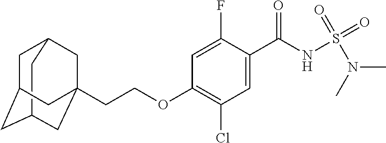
C12CC3CC(C1)CC(CCOC1=C(Cl)C=C(C(NS(N(C)C)(=O)=O)=O)C(F)=C1)(C3)C2
